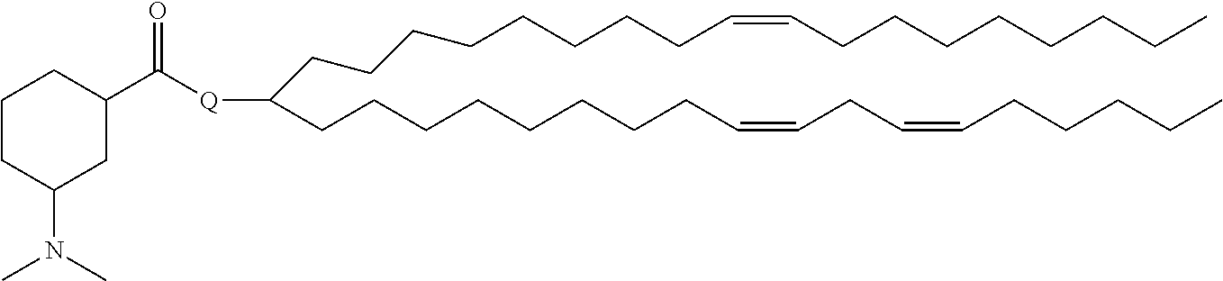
C(CCCCCCCC=CCCCCCCCC)C(CCCCCCCCC=CCC=CCCCCC)[Q]C(C1CCCC(N(C)C)C1)=O
